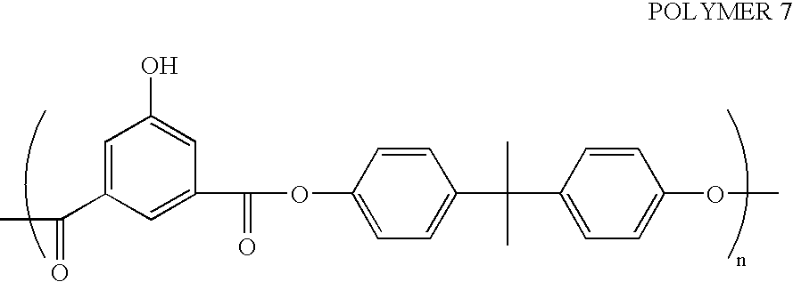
C1=C(O)C=C(C(=O)C)C=C1C(=O)OC1=CC=C(C(C)(C)C2=CC=C(OC)C=C2)C=C1
